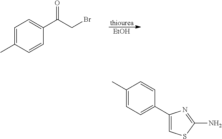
C1=C(C)C=CC(C(CBr)=O)=C1.[thiourea].[EtOH].C1(C)=CC=C(C2=CSC(N)=N2)C=C1
